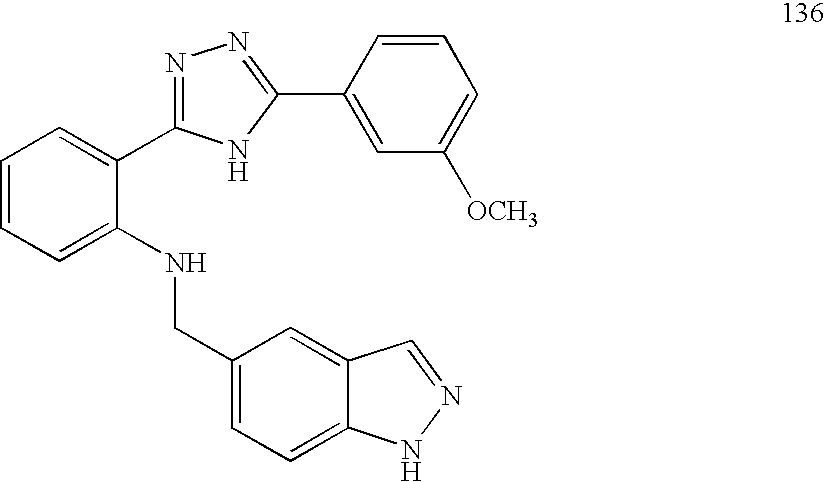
C1=CC=C(NCC2=CC=C3C(=C2)C=NN3)C(C2=NN=C(C3=CC([OCH3])=CC=C3)N2)=C1
